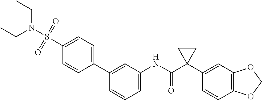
C1=CC(C2=CC=C(S(N(CC)CC)(=O)=O)C=C2)=CC(NC(C2(C3=CC4=C(C=C3)OCO4)CC2)=O)=C1
